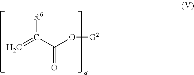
[R6]C(C(O[G2])=O)=C
